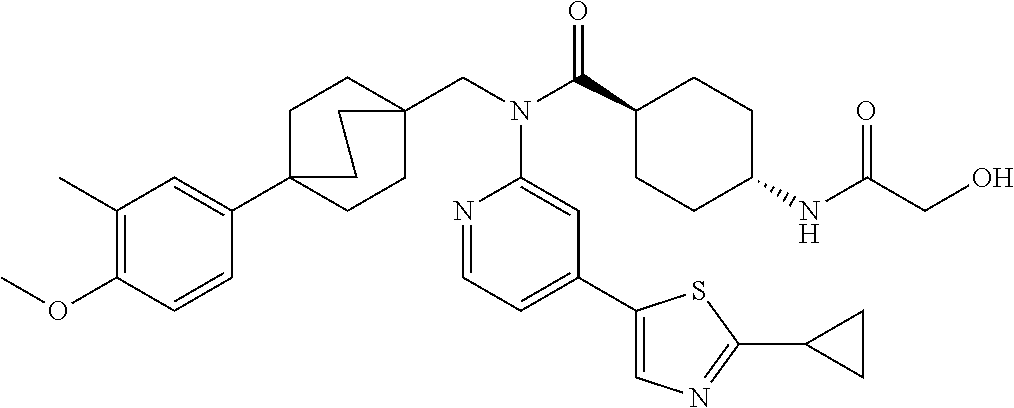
C1(C)=C(OC)C=CC(C23CCC(CN(C(C4CCC(NC(CO)=O)CC4)=O)C4=CC(C5=CN=C(C6CC6)S5)=CC=N4)(CC2)CC3)=C1
